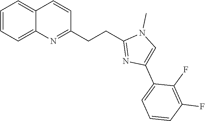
C1(CCC2=NC(C3=CC=CC(F)=C3F)=CN2C)=NC2=CC=CC=C2C=C1
